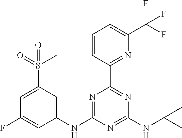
C1=CC(C2=NC(NC(C)(C)C)=NC(NC3=CC(S(=O)(C)=O)=CC(F)=C3)=N2)=NC(C(F)(F)F)=C1
